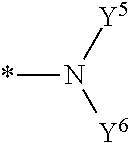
*N([Y5])[Y6]
